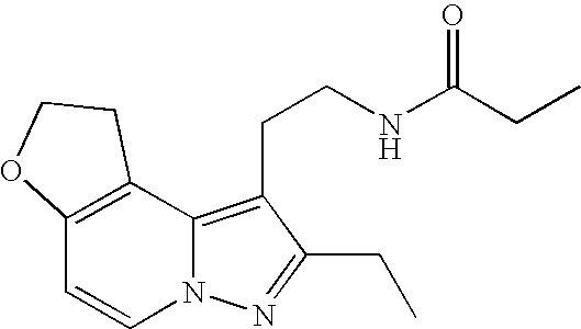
C12=C(C3=C(CCNC(CC)=O)C(CC)=NN3C=C1)CCO2
